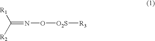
C(=NO[O2S][R3])([R2])[R1]
